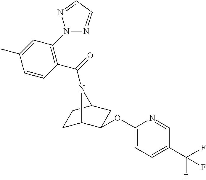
C1C2C(OC3=CC=C(C(F)(F)F)C=N3)CC(C1)N2C(=O)C1=C(N2N=CC=N2)C=C(C)C=C1
